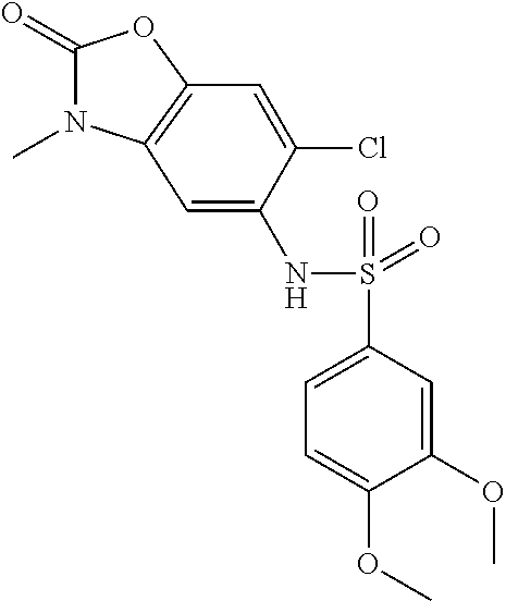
C1(=O)N(C)C2=C(O1)C=C(Cl)C(NS(C1=CC=C(OC)C(OC)=C1)(=O)=O)=C2
